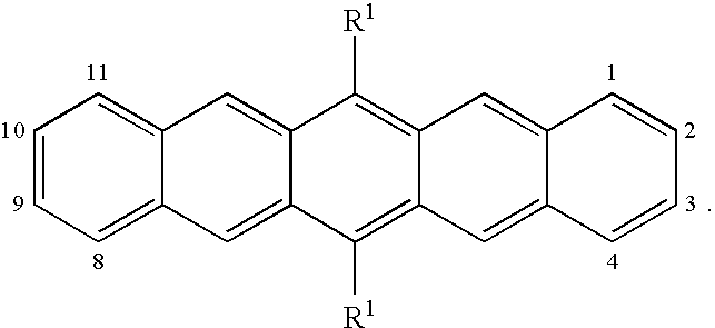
C1=CC=C2C(=C1)C=C1C(=C2)C([R1])=C2C(=C1[R1])C=C1C(=C2)C=CC=C1
